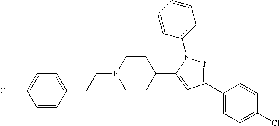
C1(C2CCN(CCC3=CC=C(Cl)C=C3)CC2)=CC(C2=CC=C(Cl)C=C2)=NN1C1=CC=CC=C1
